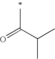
O=C(C(C)C)C
